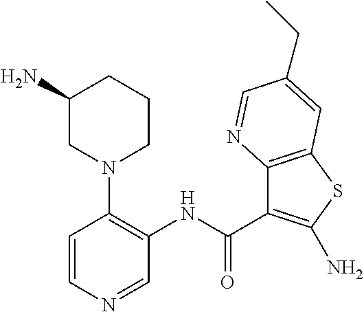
C1(NC(=O)C2=C(N)SC3=C2N=CC(CC)=C3)=C(N2CCCC(N)C2)C=CN=C1
